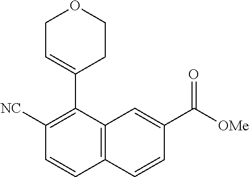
C1([NC])=C(C2=CCOCC2)C2=C(C=C1)C=CC(C([OMe])=O)=C2
